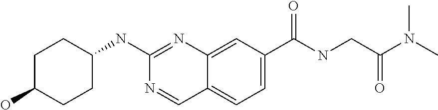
C1(O)CCC(NC2=NC3=CC(C(NCC(N(C)C)=O)=O)=CC=C3C=N2)CC1
